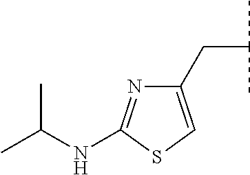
CC(NC1=NC(CC(C)C)=CS1)C
